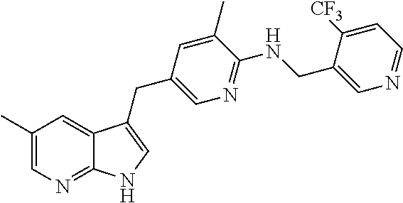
C1(C)=CN=C2C(=C1)C(CC1=CN=C(NCC3=CN=CC=C3[CF3])C(C)=C1)=CN2
